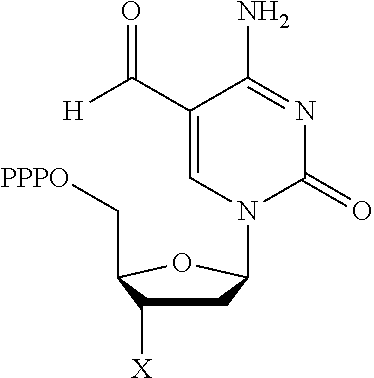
C1C([X])C(C[PPPO])OC1N1C(=O)N=C(N)C(C([H])=O)=C1
